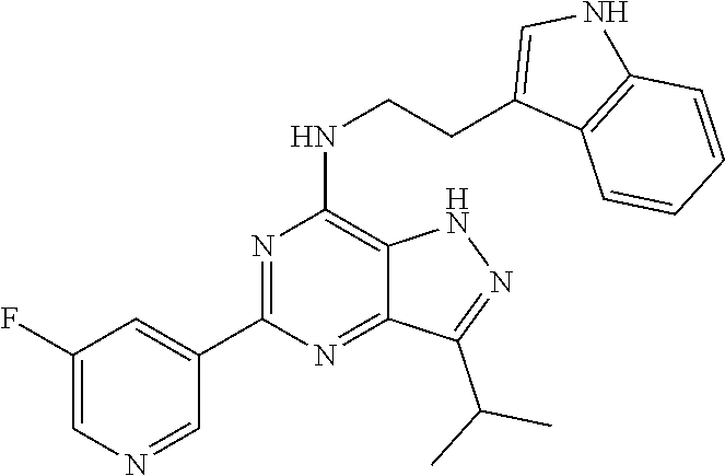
C1(C2=NC(NCCC3=CNC4=C3C=CC=C4)=C3NN=C(C(C)C)C3=N2)=CC(F)=CN=C1
